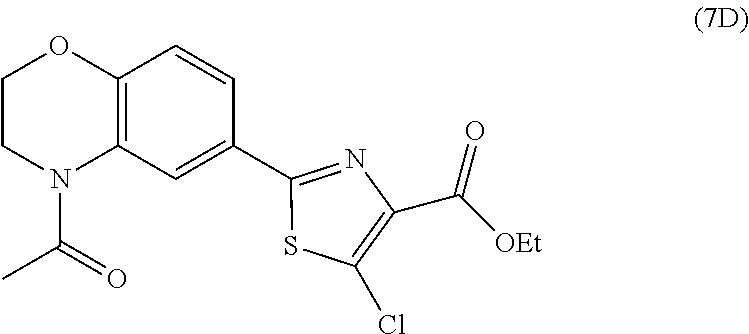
C1CN(C(=O)C)C2=C(O1)C=CC(C1=NC(C([OEt])=O)=C(Cl)S1)=C2
